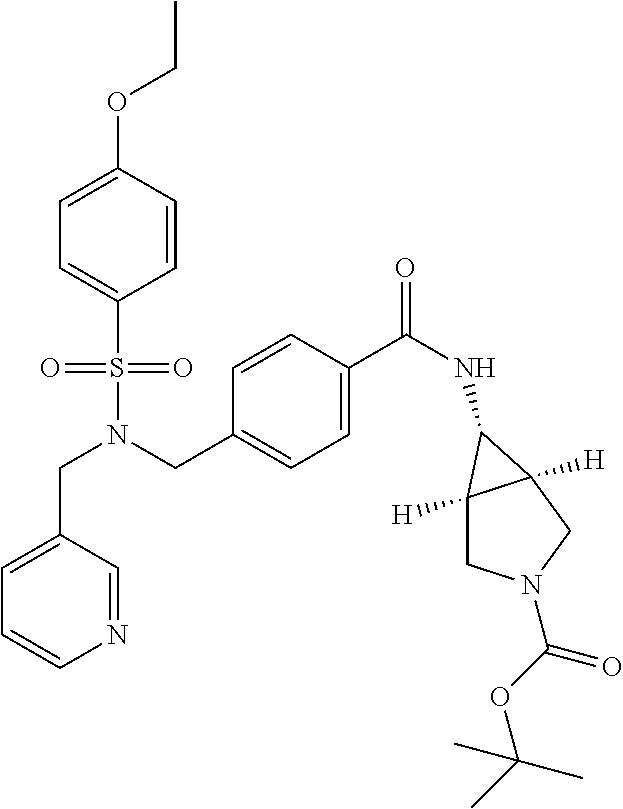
C1=C(CN(S(=O)(=O)C2=CC=C(OCC)C=C2)CC2=CC=C(C(NC3C4([H])CN(C(=O)OC(C)(C)C)CC43[H])=O)C=C2)C=NC=C1
